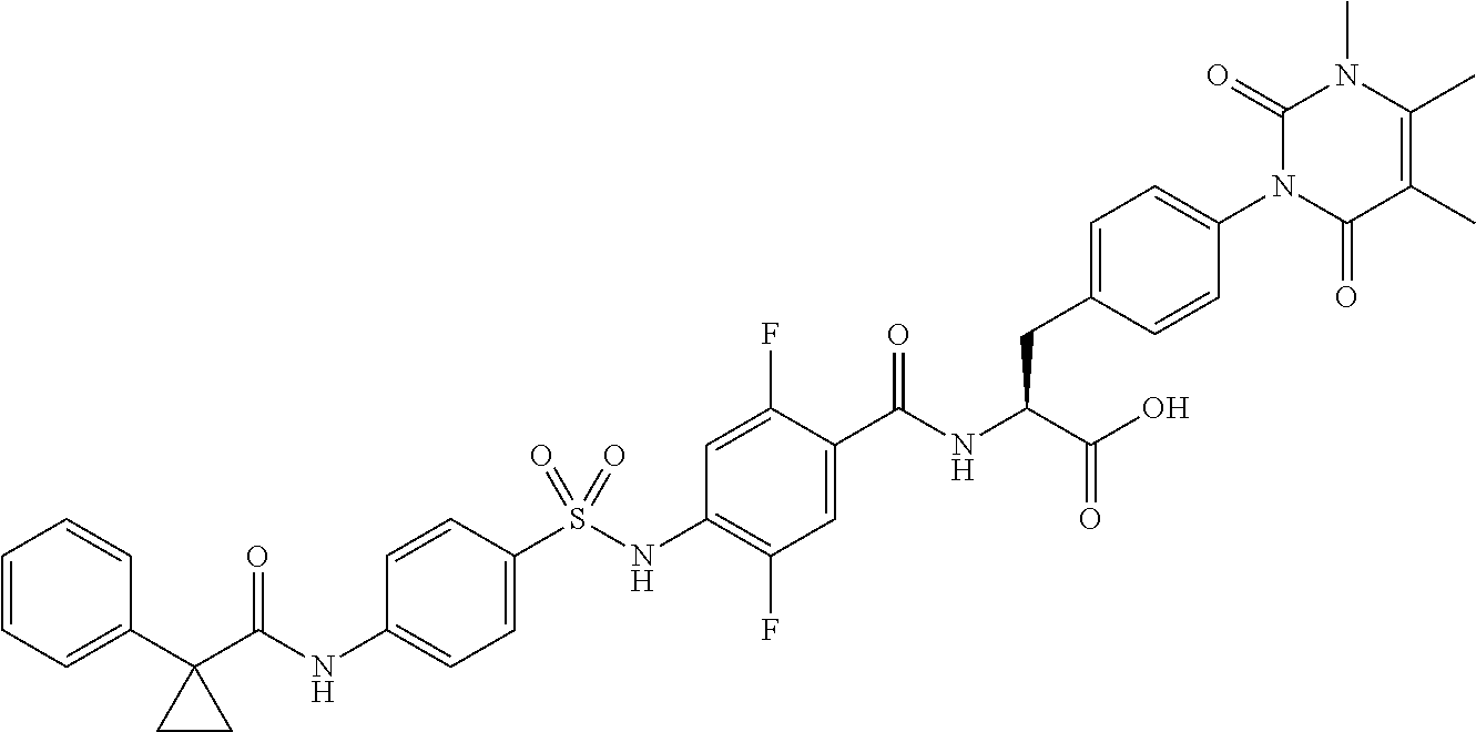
C1=C(S(NC2=C(F)C=C(C(NC(C(O)=O)CC3=CC=C(N4C(=O)C(C)=C(C)N(C)C4=O)C=C3)=O)C(F)=C2)(=O)=O)C=CC(NC(C2(C3=CC=CC=C3)CC2)=O)=C1
